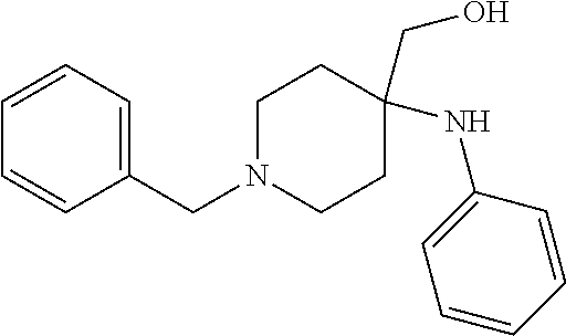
C1=CC=CC(CN2CCC(CO)(NC3=CC=CC=C3)CC2)=C1
